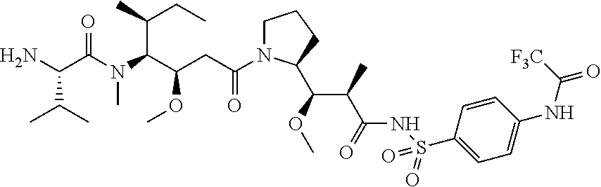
N(C(C(C(OC)C1N(C(CC(C(N(C(C(N)C(C)C)=O)C)C(C)CC)OC)=O)CCC1)C)=O)S(C1=CC=C(NC(=O)[F3C])C=C1)(=O)=O
